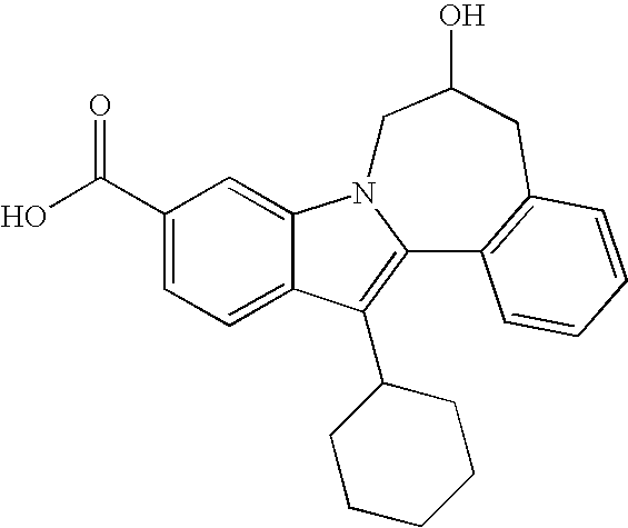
C12=CC=C(C(O)=O)C=C1N1C(=C2C2CCCCC2)C2=C(CC(O)C1)C=CC=C2
